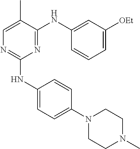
N1(C2=CC=C(NC3=NC=C(C)C(NC4=CC([OEt])=CC=C4)=N3)C=C2)CCN(C)CC1
